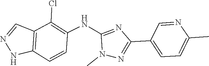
C12=C(C=CC(NC3=NC(C4=CC=C(C)N=C4)=NN3C)=C1Cl)NN=C2
